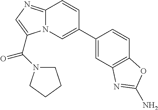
C1=C(C2=CN3C(=NC=C3C(=O)N3CCCC3)C=C2)C=CC2=C1N=C(N)O2
